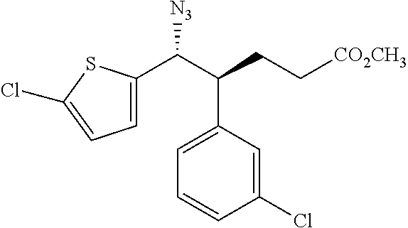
C(C(C1=CC=CC(Cl)=C1)CC[CO2CH3])([N3])C1=CC=C(Cl)S1
